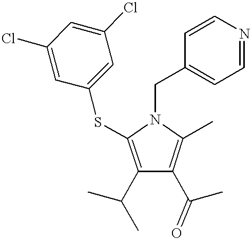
C1(C(C)C)=C(SC2=CC(Cl)=CC(Cl)=C2)N(CC2=CC=NC=C2)C(C)=C1C(C)=O
